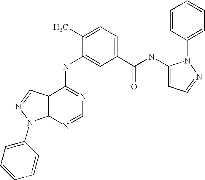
C12=C(C(NC3=CC(C(NC4=CC=NN4C4=CC=CC=C4)=O)=CC=C3C)=NC=N1)C=NN2C1=CC=CC=C1
